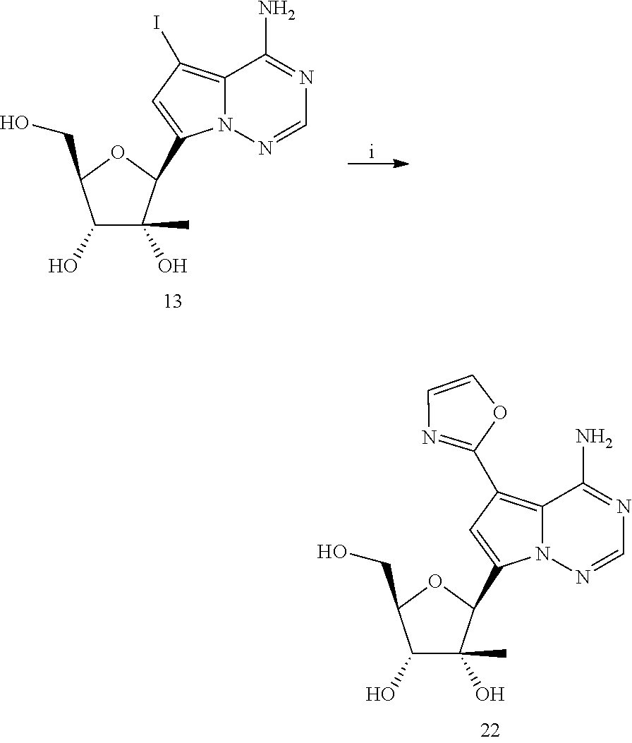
C1(O)C(C)(O)C(C2=CC(C3=NC=CO3)=C3N2N=CN=C3N)OC1CO.C1(O)C(C)(O)C(C2=CC(I)=C3N2N=CN=C3N)OC1CO.[i]
